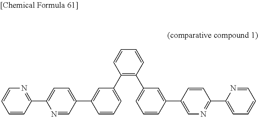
C1=CC(C2=CC=C(C3=CC(C4=C(C5=CC=CC(C6=CN=C(C7=CC=CC=N7)C=C6)=C5)C=CC=C4)=CC=C3)C=N2)=NC=C1
